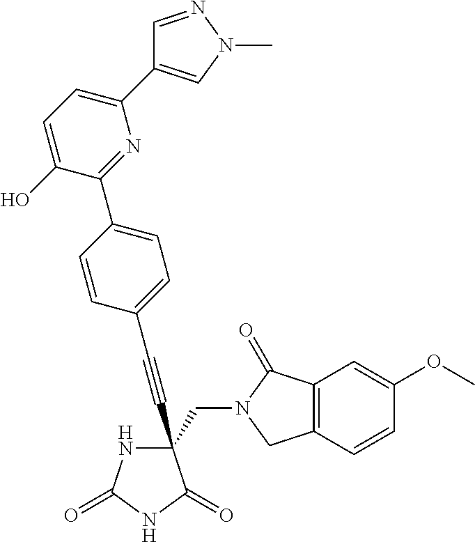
C(#CC1(CN2C(=O)C3=C(C2)C=CC(OC)=C3)NC(=O)NC1=O)C1=CC=C(C2=NC(C3=CN(C)N=C3)=CC=C2O)C=C1
